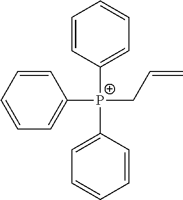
C1=C([P+](C2=CC=CC=C2)(C2=CC=CC=C2)CC=C)C=CC=C1
